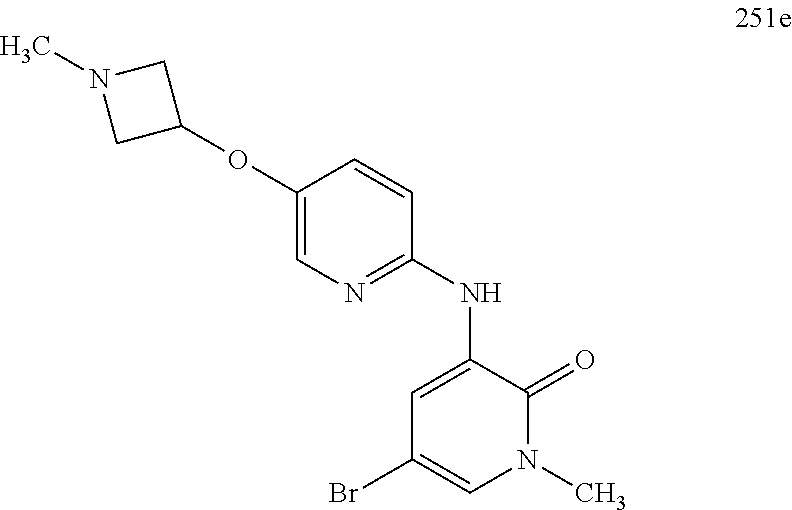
BrC1=CN(C)C(=O)C(NC2=NC=C(OC3CN(C)C3)C=C2)=C1
